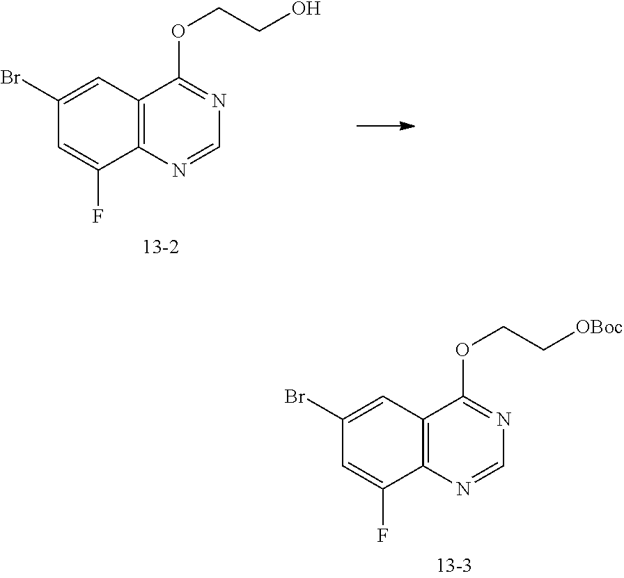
C12=C(C=C(Br)C=C1F)C(OCC[OBoc])=NC=N2.C12=C(C=C(Br)C=C1F)C(OCCO)=NC=N2
